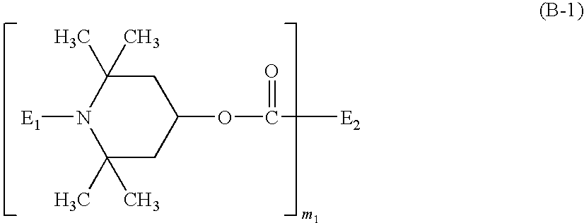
[E1]N1C(C)(C)CC(OC([E2])=O)CC1(C)C
